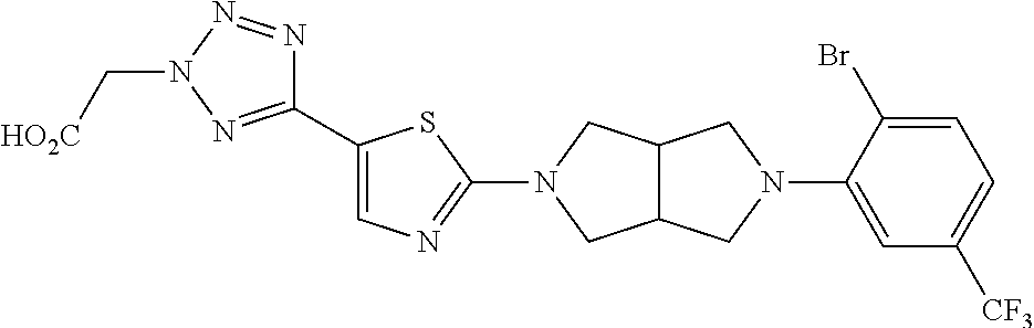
C1(C2=CN=C(N3CC4C(C3)CN(C3=CC([CF3])=CC=C3Br)C4)S2)=NN(C[HO2C])N=N1
